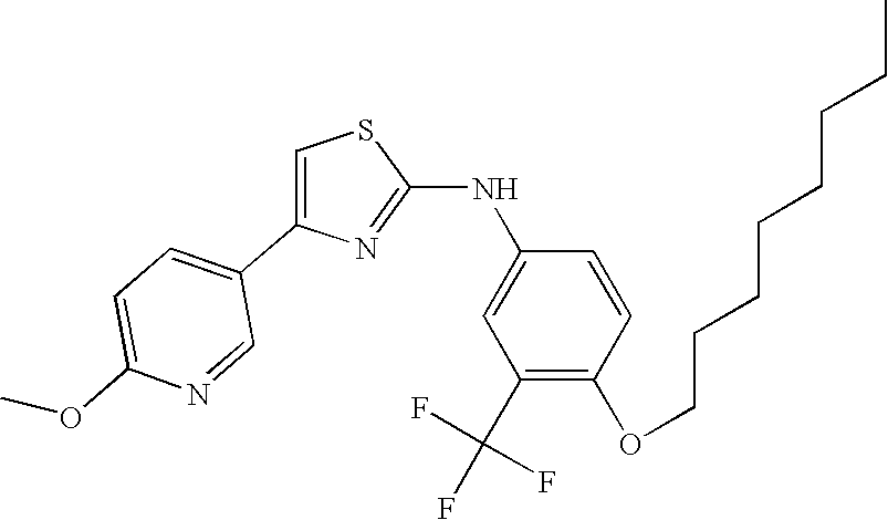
C1=C(C2=CC=C(OC)N=C2)N=C(NC2=CC(C(F)(F)F)=C(OCCCCCCCC)C=C2)S1
